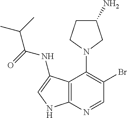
N1(C2=C(Br)C=NC3=C2C(NC(=O)C(C)C)=CN3)CC(N)CC1
